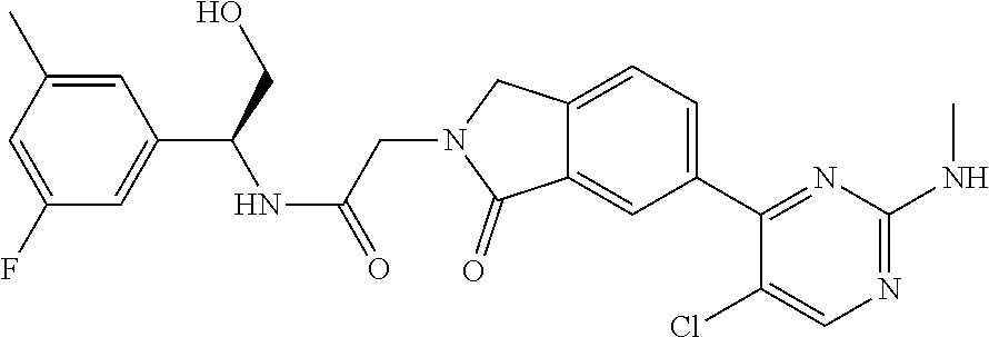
C12=CC(C3=NC(NC)=NC=C3Cl)=CC=C1CN(CC(NC(C1=CC(F)=CC(C)=C1)CO)=O)C2=O
